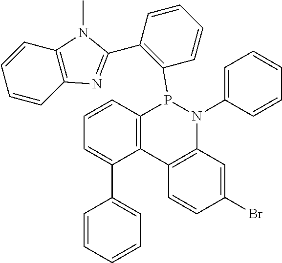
C12=C(C=CC=C1C1=CC=CC=C1)P(C1=C(C3=NC4=C(N3C)C=CC=C4)C=CC=C1)N(C1=CC=CC=C1)C1=C2C=CC(Br)=C1
